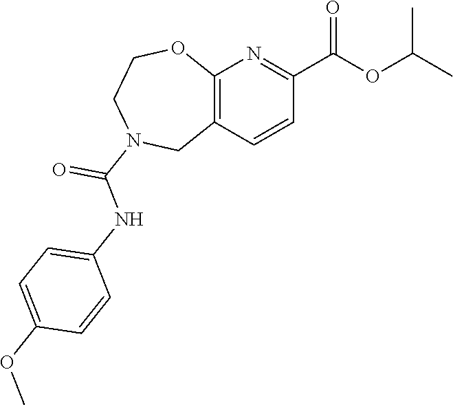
C1=C(NC(=O)N2CC3=C(N=C(C(=O)OC(C)C)C=C3)OCC2)C=CC(OC)=C1
